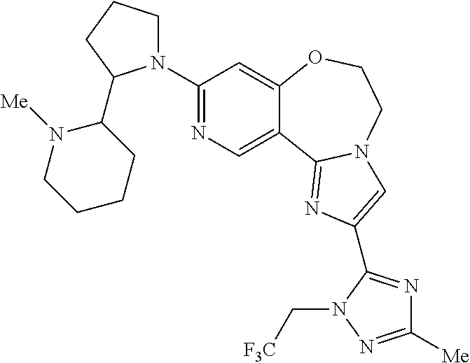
C1(N2CCCC2C2N([Me])CCCC2)=NC=C2C(=C1)OCCN1C2=NC(C2=NC([Me])=NN2C[F3C])=C1
